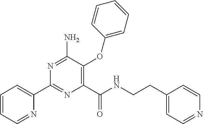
C1(C(NCCC2=CC=NC=C2)=O)=C(OC2=CC=CC=C2)C(N)=NC(C2=CC=CC=N2)=N1
